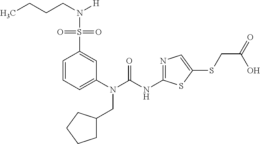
C1(N(CC2CCCC2)C(=O)NC2=NC=C(SCC(=O)O)S2)=CC=CC(S(N(CCCC)[H])(=O)=O)=C1
